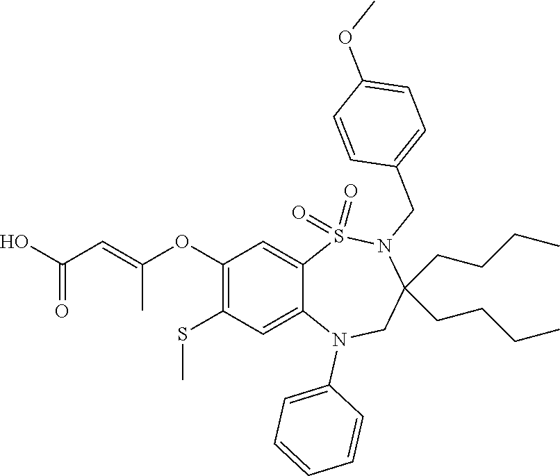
OC(=O)C=C(OC1=C(SC)C=C2C(=C1)S(=O)(=O)N(CC1=CC=C(OC)C=C1)C(CCCC)(CCCC)CN2C1=CC=CC=C1)C
